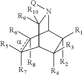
[R8]c1([R6])c([R7])([R5])C2C([R9])([R10])N([Q])C1C([R1])([R2])C2([R3])[R4]
